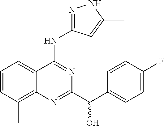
C1=CC(C)=C2C(=C1)C(NC1=NNC(C)=C1)=NC(C(C1=CC=C(F)C=C1)O)=N2
